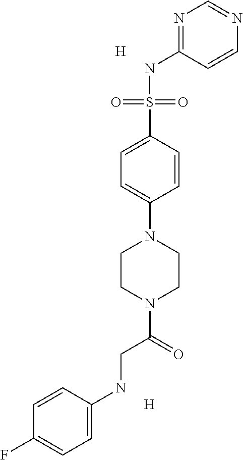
N1=C(NS(C2=CC=C(N3CCN(C(=O)CNC4=CC=C(F)C=C4)CC3)C=C2)(=O)=O)C=CN=C1.[H].[H]
